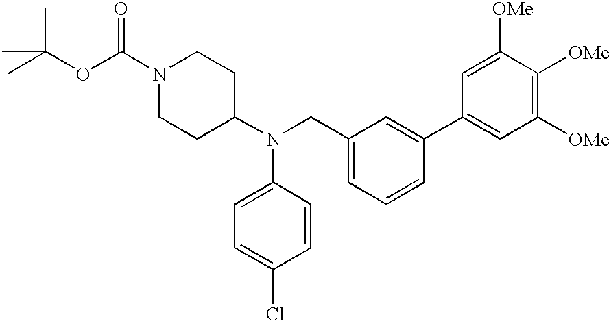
N1(C(OC(C)(C)C)=O)CCC(N(CC2=CC=CC(C3=CC([OMe])=C([OMe])C([OMe])=C3)=C2)C2=CC=C(Cl)C=C2)CC1
